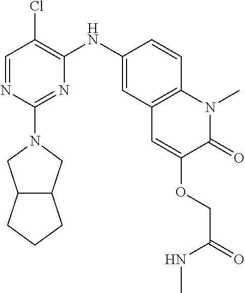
C1=NC(N2CC3C(C2)CCC3)=NC(NC2=CC3=C(C=C2)N(C)C(=O)C(OCC(NC)=O)=C3)=C1Cl
